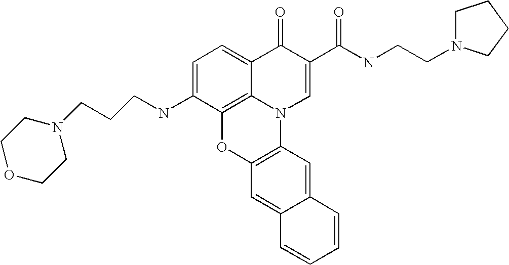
C1=C(NCCCN2CCOCC2)C2=C3C(=C1)C(=O)C(C(NCCN1CCCC1)=O)=CN3C1=C(O2)C=C2C(=C1)C=CC=C2
